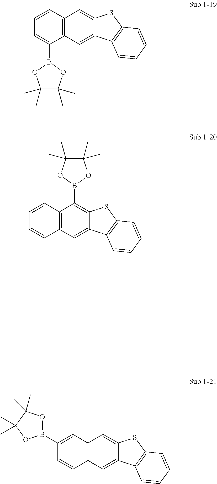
C1=C(B2OC(C)(C)C(C)(C)O2)C2=C(C=C1)C=C1C(=C2)C2=C(S1)C=CC=C2.C1=CC2=C(C=C1)C(B1OC(C)(C)C(C)(C)O1)=C1C(=C2)C2=C(S1)C=CC=C2.C1=CC2=C(C=C1B1OC(C)(C)C(C)(C)O1)C=C1C(=C2)C2=C(S1)C=CC=C2
